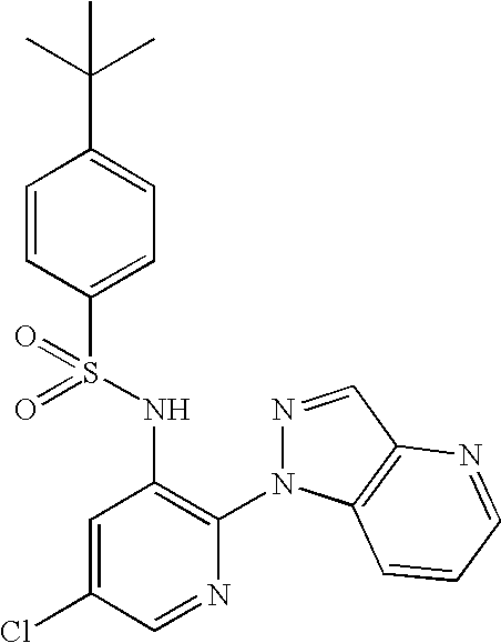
C1=CC(S(NC2=C(N3N=CC4=C3C=CC=N4)N=CC(Cl)=C2)(=O)=O)=CC=C1C(C)(C)C
